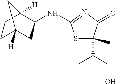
C1CC2([H])CC(NC3=NC(=O)C(C(CO)C)(C)S3)C1([H])C2
